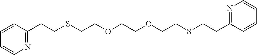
N1=C(CCSCCOCCOCCSCCC2=NC=CC=C2)C=CC=C1
